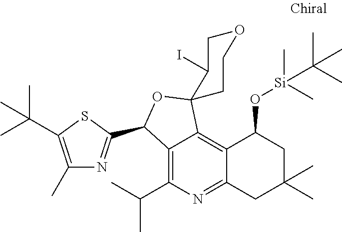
C12=C(C(C)C)N=C3C(=C1C1(OC2C2=NC(C)=C(C(C)(C)C)S2)CCOCC1I)C(O[Si](C(C)(C)C)(C)C)CC(C)(C)C3
